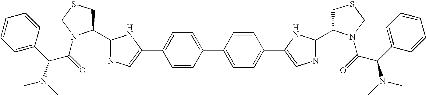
C1=CC(C2=CC=C(C3=CN=C(C4CSCN4C(C(C4=CC=CC=C4)N(C)C)=O)N3)C=C2)=CC=C1C1=CN=C(C2CSCN2C(=O)C(C2=CC=CC=C2)N(C)C)N1
